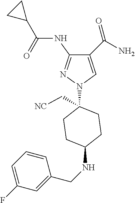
C1(C(=O)N)=CN(C2(C[NC])CCC(NCC3=CC(F)=CC=C3)CC2)N=C1NC(C1CC1)=O
